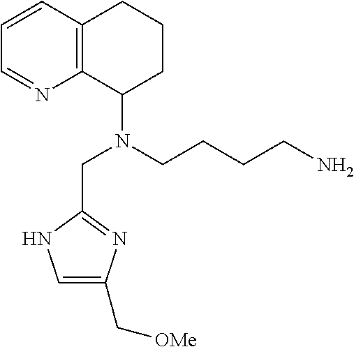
C12=C(C=CC=N1)CCCC2N(CCCCN)CC1=NC(C[OMe])=CN1
